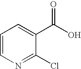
C1(Cl)=NC=CC=C1C(O)=O
